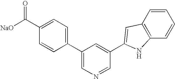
C1=CC2=C(C=C1)NC(C1=CC(C3=CC=C(C([NaO])=O)C=C3)=CN=C1)=C2
